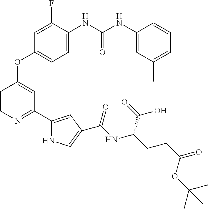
C1=C(NC(NC2=CC(C)=CC=C2)=O)C(F)=CC(OC2=CC(C3=CC(C(NC(CCC(=O)OC(C)(C)C)C(=O)O)=O)=CN3)=NC=C2)=C1
